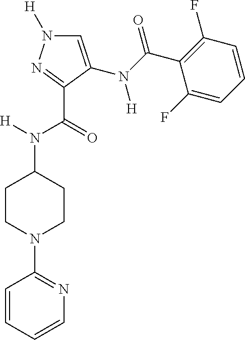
C1=C(N([H])C(=O)C2=C(F)C=CC=C2F)C(C(N([H])C2CCN(C3=NC=CC=C3)CC2)=O)=NN1[H]
